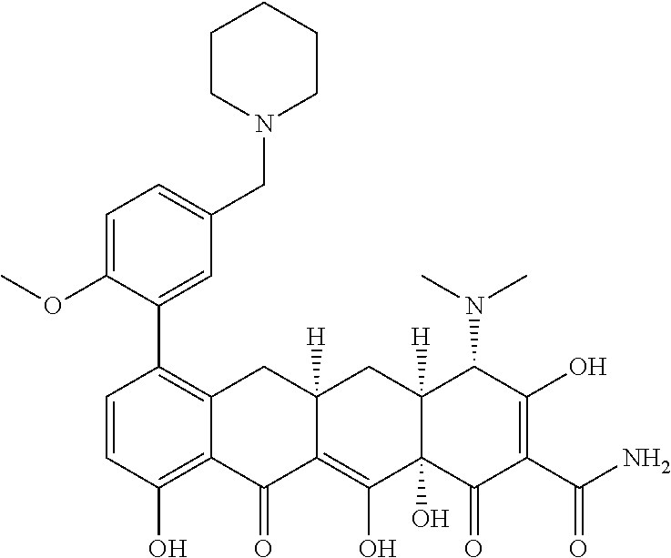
C1=CC(O)=C2C(=C1C1=CC(CN3CCCCC3)=CC=C1OC)CC1([H])C(=C(O)C3(O)C([H])(C1)C(N(C)C)C(O)=C(C(N)=O)C3=O)C2=O
